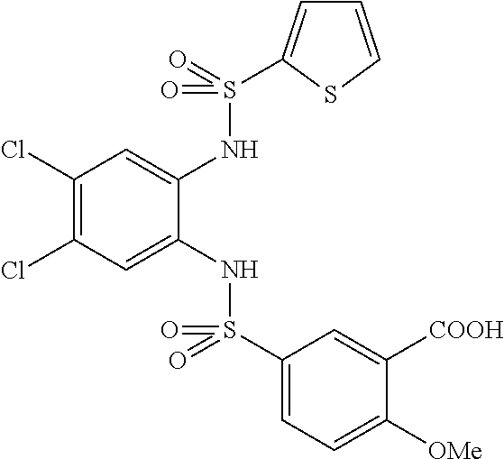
C1(Cl)=C(Cl)C=C(NS(C2=CC=C([OMe])C([COOH])=C2)(=O)=O)C(NS(=O)(=O)C2=CC=CS2)=C1
